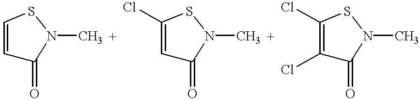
C1=CSN(C)C1=O.C1=C(Cl)SN(C)C1=O.C1(Cl)=C(Cl)SN(C)C1=O
